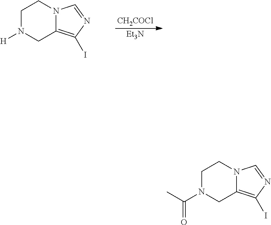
[CH2COCl].[Et3N].C1N([H])CC2=C(I)N=CN2C1.C1N(C(C)=O)CC2=C(I)N=CN2C1
